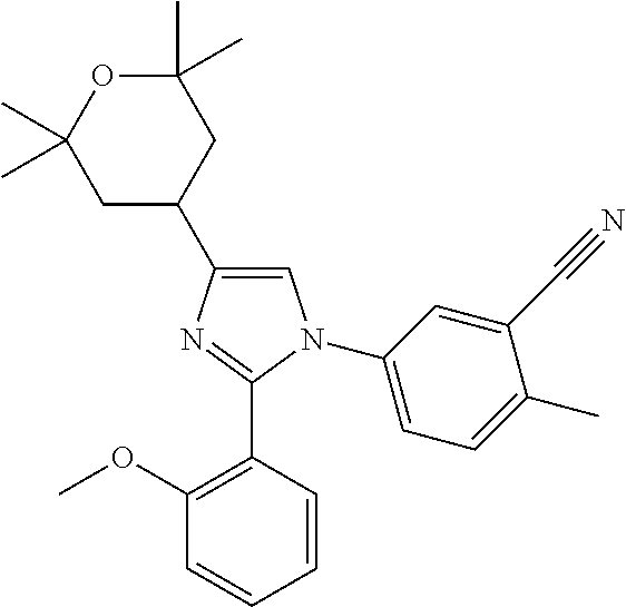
C1=C(C2CC(C)(C)OC(C)(C)C2)N=C(C2=C(OC)C=CC=C2)N1C1=CC=C(C)C(C#N)=C1
